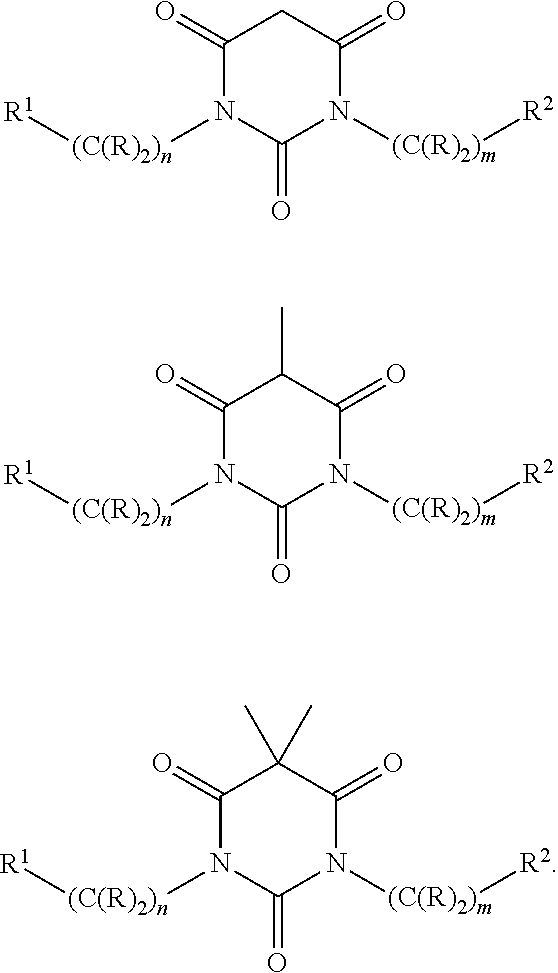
C1(=O)N([(C(R)2)n][R1])C(=O)N([(C(R)2)m][R2])C(=O)C1.C1(=O)N([(C(R)2)n][R1])C(=O)N([(C(R)2)m][R2])C(=O)C1C.C1(=O)N([(C(R)2)n][R1])C(=O)N([(C(R)2)m][R2])C(=O)C1(C)C
